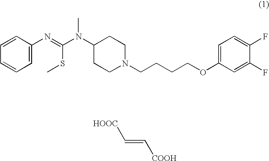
C1=C(N=C(N(C2CCN(CCCCOC3=CC=C(F)C(F)=C3)CC2)C)SC)C=CC=C1.[HOOC]C=C[COOH]
